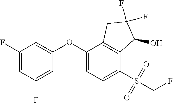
C1(F)=CC(F)=CC(OC2=CC=C(S(=O)(=O)CF)C3=C2CC(F)(F)C3O)=C1
